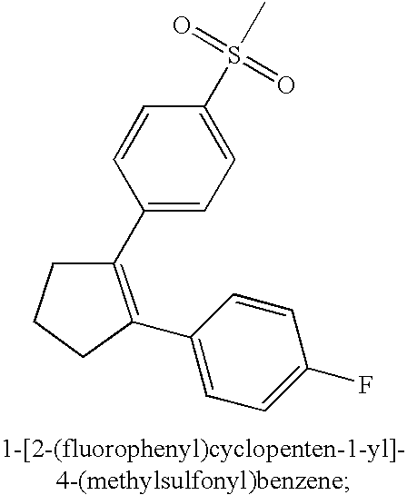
C1(C2=CC=C(S(C)(=O)=O)C=C2)=C(C2=CC=C(F)C=C2)CCC1
